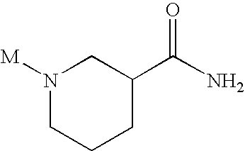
N1([M])CCCC(C(N)=O)C1
